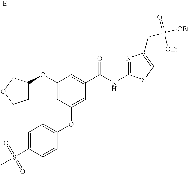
C1(OC2CCOC2)=CC(OC2=CC=C(S(C)(=O)=O)C=C2)=CC(C(NC2=NC(CP([OEt])(=O)[OEt])=CS2)=O)=C1
